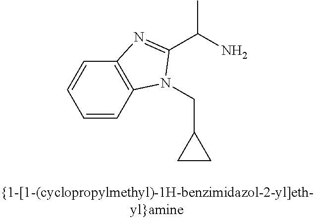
C1=CC2=C(C=C1)N=C(C(C)N)N2CC1CC1
